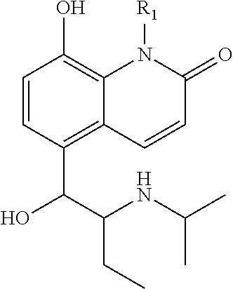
C1=CC(C(C(NC(C)C)CC)O)=C2C(=C1O)N([R1])C(=O)C=C2
